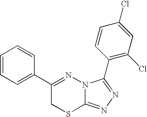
C1=CC=C(C2=NN3C(=NN=C3C3=C(Cl)C=C(Cl)C=C3)SC2)C=C1
